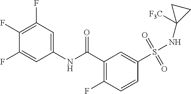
C1(F)=C(F)C=C(NC(=O)C2=C(F)C=CC(S(=O)(=O)NC3([F3C])CC3)=C2)C=C1F
